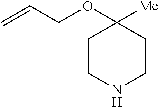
C1CNCCC1(OCC=C)[Me]
